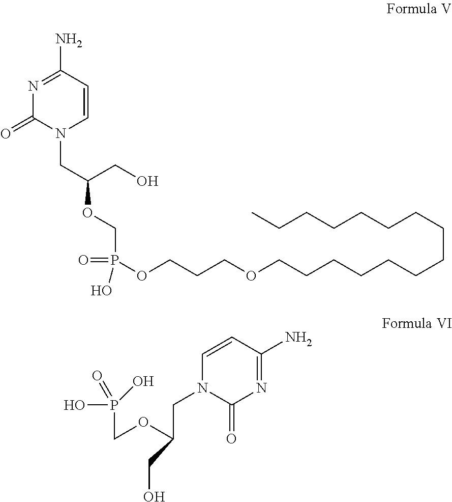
N1=C(N)C=CN(CC(OCP(=O)(OCCCOCCCCCCCCCCCCCCC)O)CO)C1=O.C1=CC(N)=NC(=O)N1CC(OCP(O)(O)=O)CO
